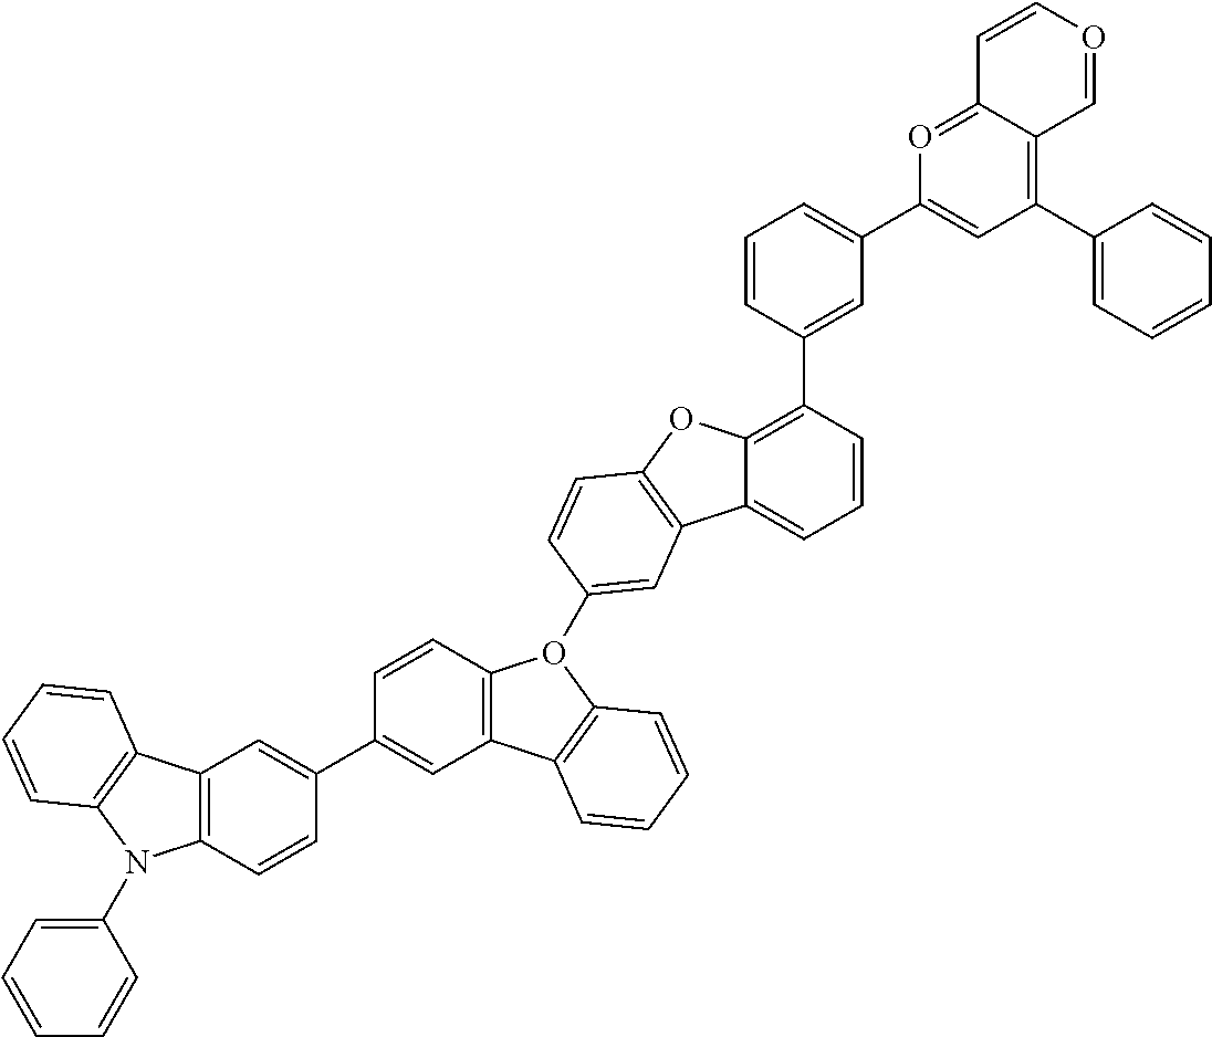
C12=CC=CC(C3=CC(C4=CC(C5=CC=CC=C5)=C5C(=O4)C=CO=C5)=CC=C3)=C1OC1=C2C=C(O2C3=C(C=C(C4=CC5=C(C=C4)N(C4=CC=CC=C4)C4=C5C=CC=C4)C=C3)C3=C2C=CC=C3)C=C1
